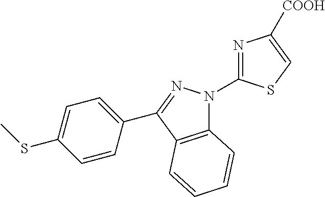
C12=C(C(C3=CC=C(SC)C=C3)=NN1C1=NC([COOH])=CS1)C=CC=C2
